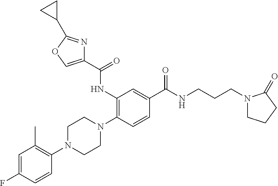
C1=C(F)C=CC(N2CCN(C3=C(NC(C4=COC(C5CC5)=N4)=O)C=C(C(NCCCN4CCCC4=O)=O)C=C3)CC2)=C1C
